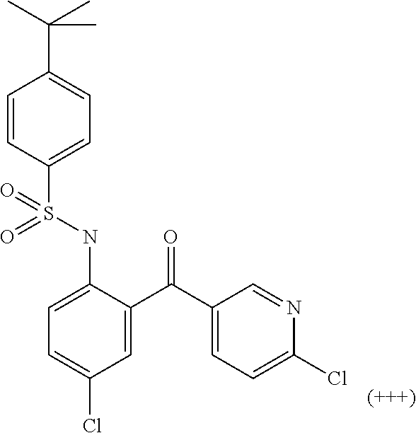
C1=C(NS(C2=CC=C(C(C)(C)C)C=C2)(=O)=O)C(C(C2=CC=C(Cl)N=C2)=O)=CC(Cl)=C1
